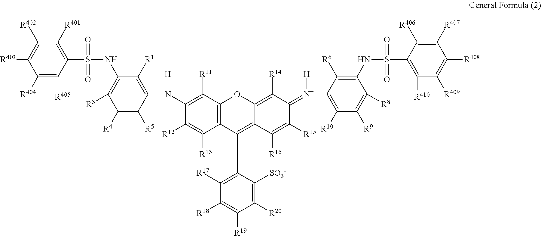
C1([R404])=C([R405])C(S(=O)(=O)NC2=C([R3])C([R4])=C([R5])C(N([H])C3=C([R11])C4=C(C([R13])=C3[R12])C(C3=C([R17])C([R18])=C([R19])C([R20])=C3[SO3-])=C3C(=C([R14])C(=[N+](C5=C([R10])C([R9])=C([R8])C(NS(C6=C([R410])C([R409])=C([R408])C([R407])=C6[R406])(=O)=O)=C5[R6])[H])C([R15])=C3[R16])O4)=C2[R1])=C([R401])C([R402])=C1[R403]
